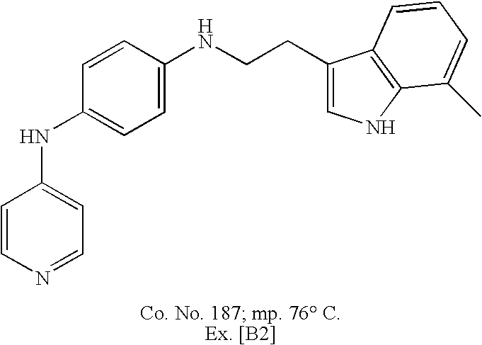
C1=CN=CC=C1NC1=CC=C(NCCC2=CNC3=C2C=CC=C3C)C=C1
